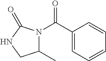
C1(C)N(C(C2=CC=CC=C2)=O)C(=O)NC1
